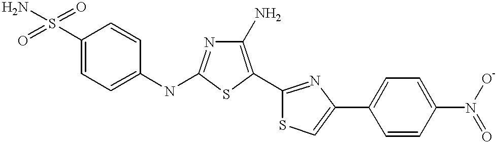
C1(S(=O)(=O)N)=CC=C(NC2=NC(N)=C(C3=NC(C4=CC=C(N(=O)[O-])C=C4)=CS3)S2)C=C1
